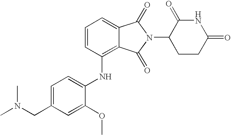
N(C1=C2C(=CC=C1)C(=O)N(C1CCC(=O)NC1=O)C2=O)C1=CC=C(CN(C)C)C=C1OC
